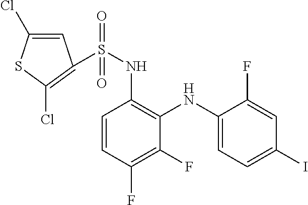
C1=CC(F)=C(F)C(NC2=CC=C(I)C=C2F)=C1NS(=O)(=O)C1=C(Cl)SC(Cl)=C1
